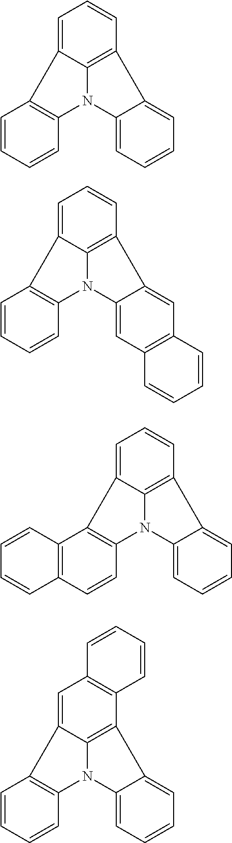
C1=CC=CC2=C1C1=CC=CC3=C1N2C1=CC=CC=C13.C1=CC=CC2=C1C1=CC=CC3=C1N2C1=CC2=C(C=C13)C=CC=C2.C12=C(C=CC3=C1C1=CC=CC4=C1N3C1=CC=CC=C14)C=CC=C2.C1=CC=CC2=C1C1=CC3=C(C4=C1N2C1=CC=CC=C14)C=CC=C3
